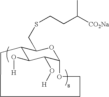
C12C(O[H])C(O[H])C(OC1CSCCC([CO2Na])C)OCCCC2
